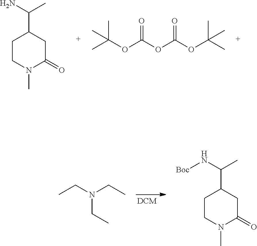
C1CN(C)C(=O)CC1C(N)C.CC(OC(OC(OC(C)(C)C)=O)=O)(C)C.C1CN(C)C(=O)CC1C(N[Boc])C.CCN(CC)CC
